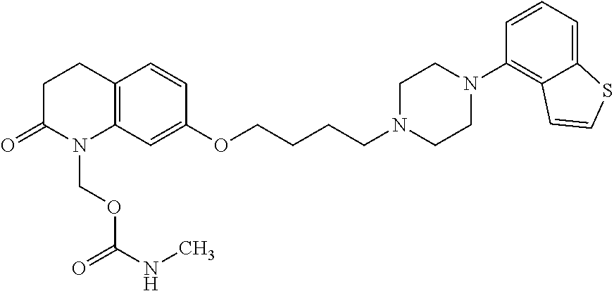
C12=C(C=C(OCCCCN3CCN(C4=C5C(=CC=C4)SC=C5)CC3)C=C1)N(COC(=O)NC)C(=O)CC2
